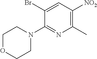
C1=C(Br)C(N2CCOCC2)=NC(C)=C1[NO2]
